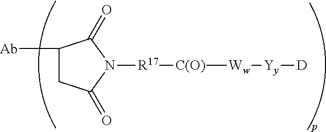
C1([Ab])CC(=O)N([R17][C(O)][Ww][Yy][D])C1=O
